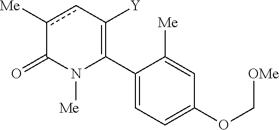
C1(C2=C([Y])cc([Me])C(=O)N2[Me])=CC=C(OC[OMe])C=C1[Me]
